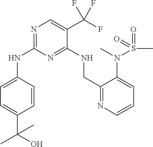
N(C1=NC=C(C(F)(F)F)C(NCC2=NC=CC=C2N(S(=O)(C)=O)C)=N1)C1=CC=C(C(O)(C)C)C=C1
